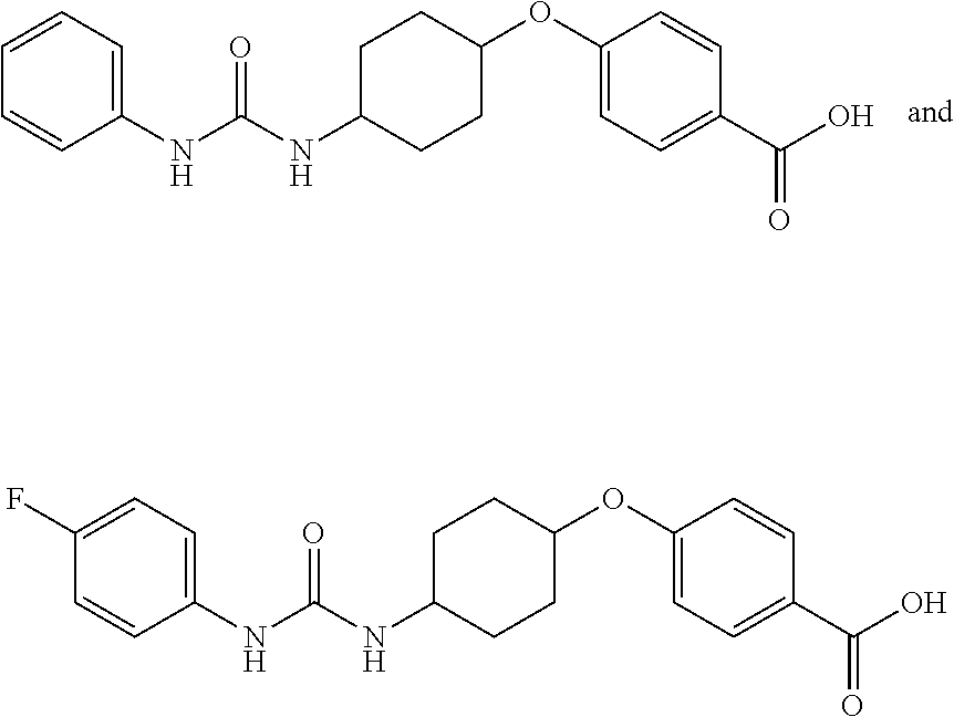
C1(NC(NC2CCC(OC3=CC=C(C(O)=O)C=C3)CC2)=O)=CC=C(F)C=C1.C1(NC(NC2CCC(OC3=CC=C(C(O)=O)C=C3)CC2)=O)=CC=CC=C1
